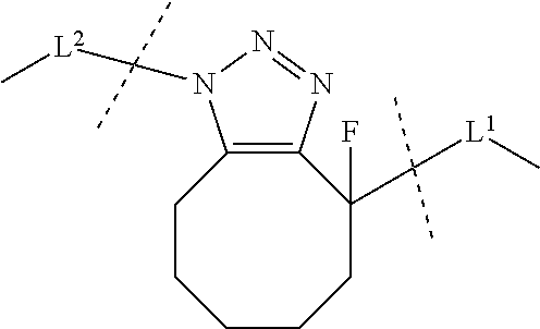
C1CCC(F)(C([L1]C)(C)C)C2=C(CC1)N(C([L2]C)(C)C)N=N2
